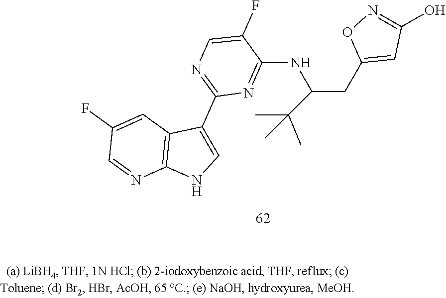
C12=C(C(C3=NC=C(F)C(NC(CC4=CC(O)=NO4)C(C)(C)C)=N3)=CN1)C=C(F)C=N2
